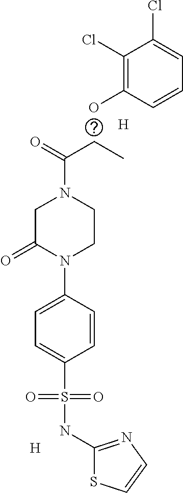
C1(Cl)=C(O)C=CC=C1Cl.[H].[H].C(C(=O)N1CCN(C2=CC=C(S(NC3=NC=CS3)(=O)=O)C=C2)C(=O)C1)C
